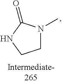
C1N(C)C(=O)NC1
